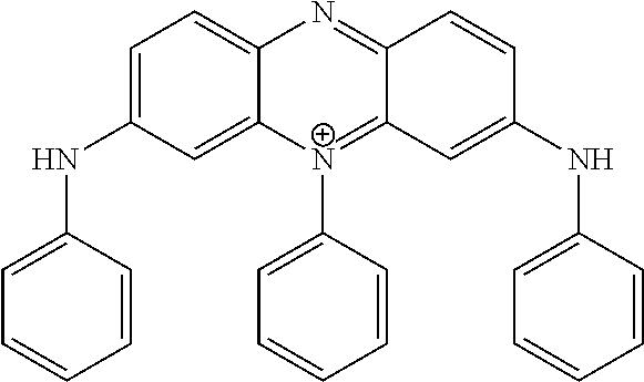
C1=C(NC2=CC=CC=C2)C=C2C(=C1)N=C1C(=[N+]2C2=CC=CC=C2)C=C(NC2=CC=CC=C2)C=C1
